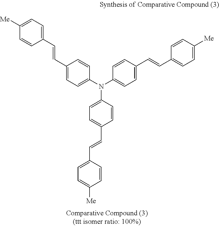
C1(C=CC2=CC=C([Me])C=C2)=CC=C(N(C2=CC=C(C=CC3=CC=C([Me])C=C3)C=C2)C2=CC=C(C=CC3=CC=C([Me])C=C3)C=C2)C=C1
